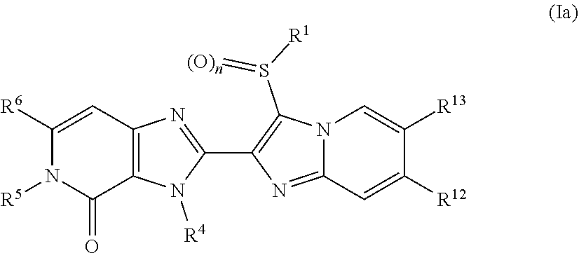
C1([R6])=CC2=C(C(=O)N1[R5])N([R4])C(C1=C(S([R1])=[(O)n])N3C(=N1)C=C([R12])C([R13])=C3)=N2
